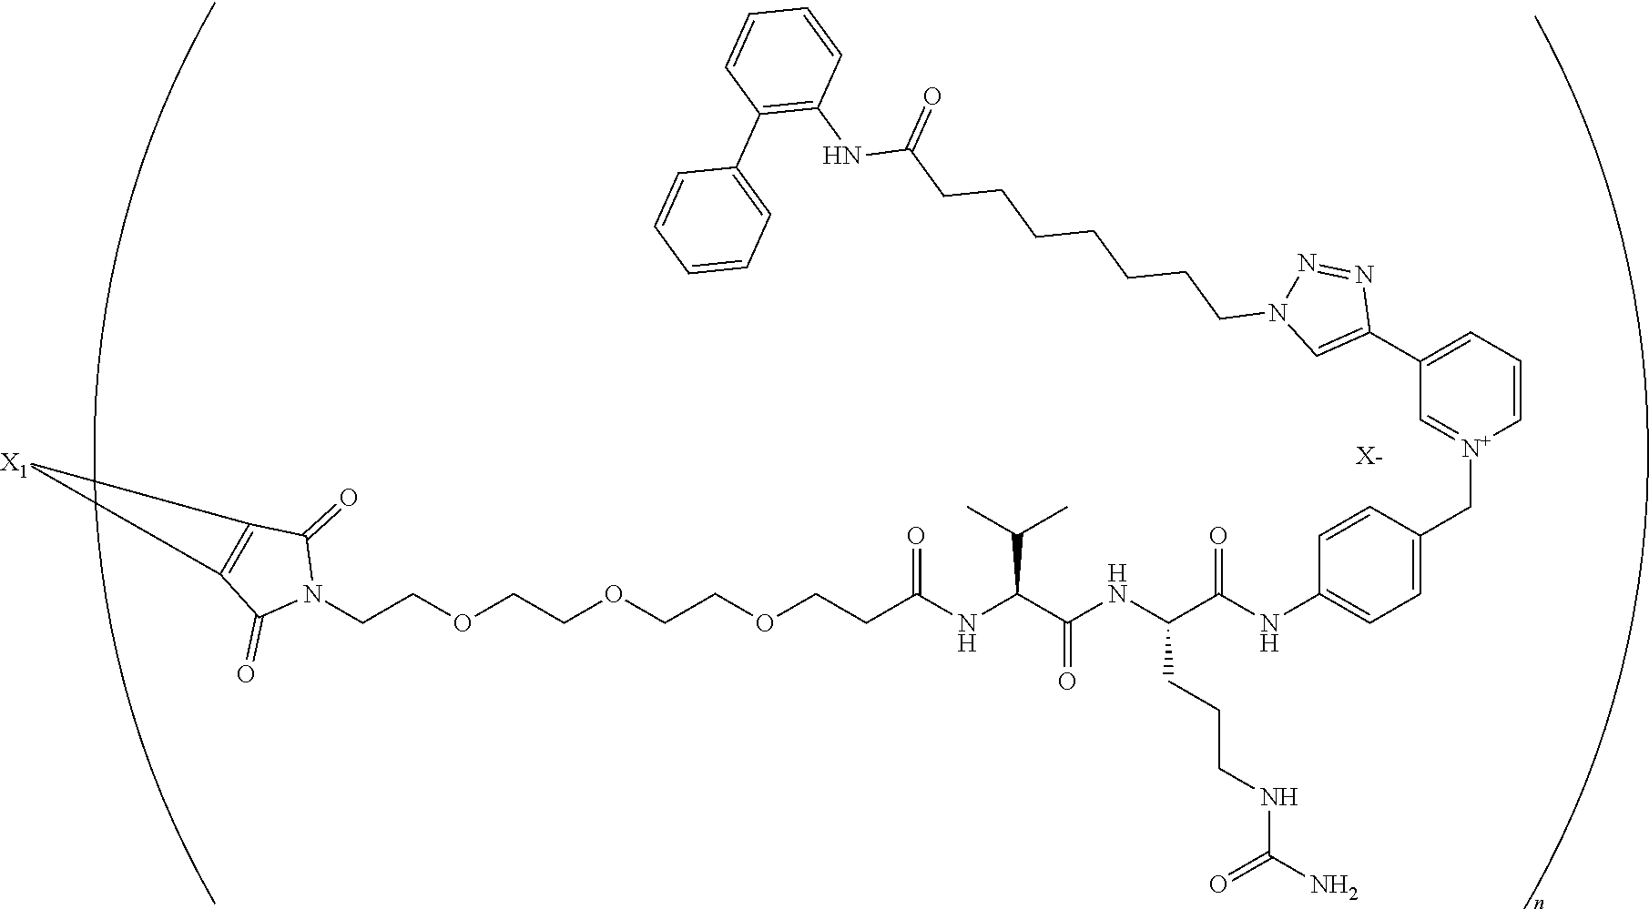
[X-].C(COCCOCCOCCC(NC(C(NC(C(NC1=CC=C(C[N+]2=CC(C3=CN(CCCCCCCC(=O)NC4=C(C5=CC=CC=C5)C=CC=C4)N=N3)=CC=C2)C=C1)=O)CCCNC(=O)N)=O)C(C)C)=O)N1C(=O)C2=C(C1=O)[X1]2
